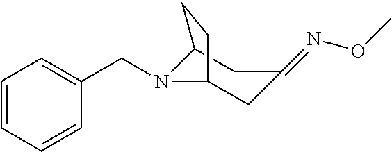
C1C(=NOC)CC2N(CC3=CC=CC=C3)C1CC2
